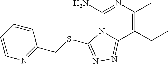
C1(N)=NC(C)=C(CC)C2=NN=C(SCC3=NC=CC=C3)N12
